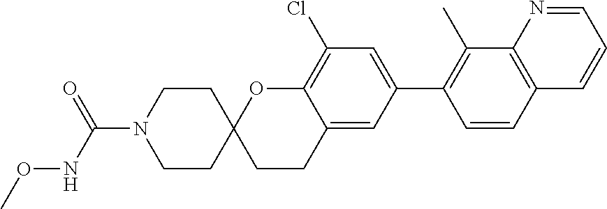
C1CN(C(NOC)=O)CCC12CCC1=CC(C3=C(C)C4=C(C=C3)C=CC=N4)=CC(Cl)=C1O2
